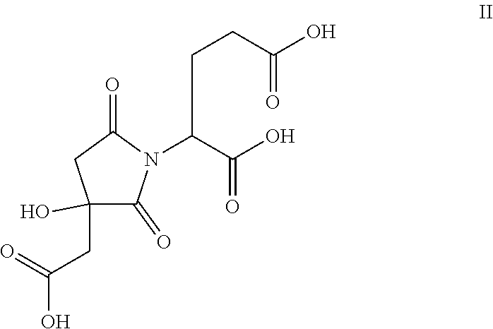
C(C(C(O)=O)N1C(=O)C(CC(=O)O)(O)CC1=O)CC(O)=O
